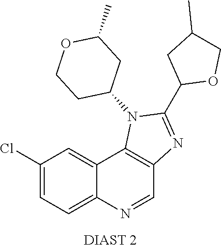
C1(Cl)=CC=C2C(=C1)C1=C(C=N2)N=C(C2OCC(C)C2)N1C1CC(C)OCC1
